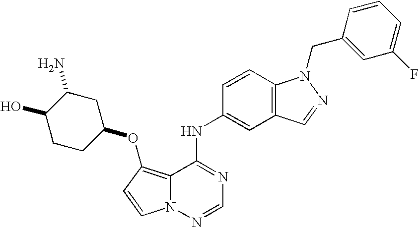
C12=C(OC3CC(N)C(O)CC3)C=CN1N=CN=C2NC1=CC2=C(C=C1)N(CC1=CC(F)=CC=C1)N=C2
